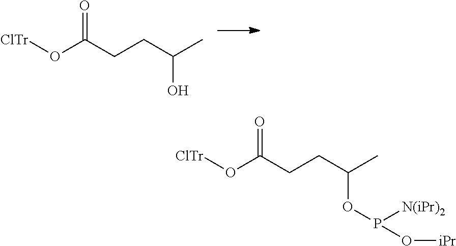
[ClTr]OC(CCC(O)C)=O.[ClTr]OC(CCC(OP([N(iPr)2])O[iPr])C)=O
